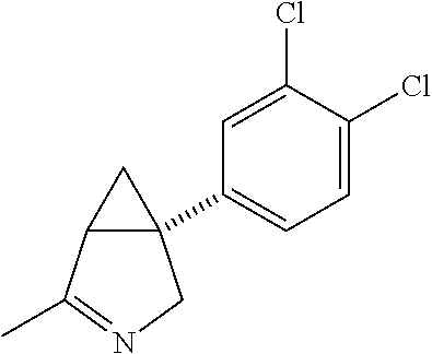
C12(C3=CC=C(Cl)C(Cl)=C3)C(C(C)=NC1)C2
